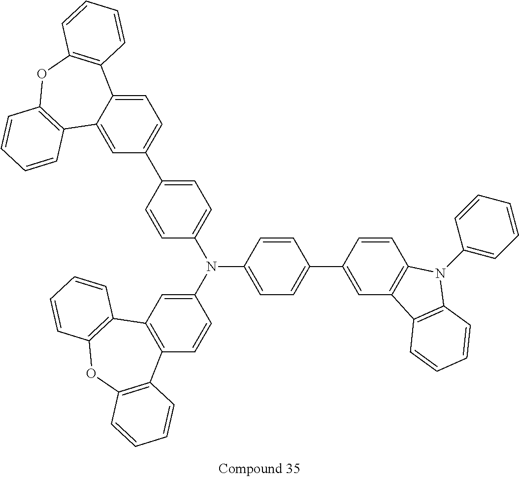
C12=C(C=C(N(C3=CC=C(C4=CC5=C(C=C4)N(C4=CC=CC=C4)C4=C5C=CC=C4)C=C3)C3=CC=C(C4=CC=C5C(=C4)C4=C(OC6=C5C=CC=C6)C=CC=C4)C=C3)C=C1)C1=C(OC3=C2C=CC=C3)C=CC=C1
